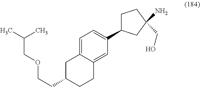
C(CC1CCC2=CC(C3CCC(N)(CO)C3)=CC=C2C1)OCC(C)C
